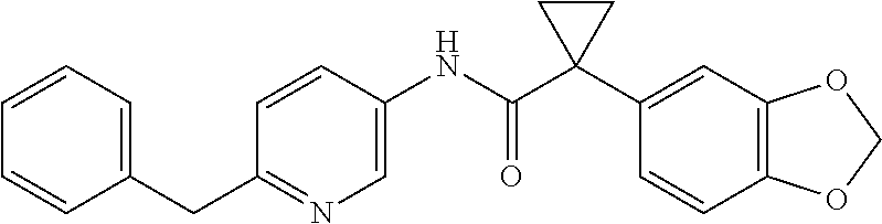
C1=CC=C(CC2=NC=C(NC(C3(C4=CC5=C(C=C4)OCO5)CC3)=O)C=C2)C=C1
